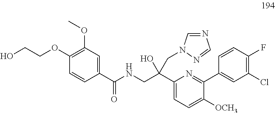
C1(OCCO)=C(OC)C=C(C(NCC(C2=CC=C([OCH3])C(C3=CC(Cl)=C(F)C=C3)=N2)(O)CN2C=NC=N2)=O)C=C1
